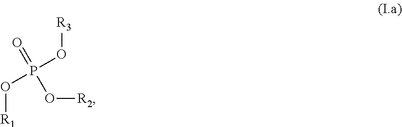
O=P(O[R2])(O[R3])O[R1]
